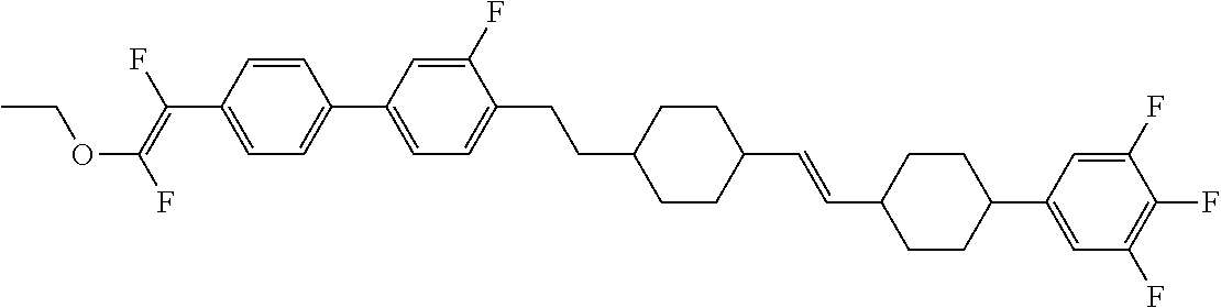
C1=CC(C2=CC=C(CCC3CCC(C=CC4CCC(C5=CC(F)=C(F)C(F)=C5)CC4)CC3)C(F)=C2)=CC=C1C(=C(F)OCC)F
